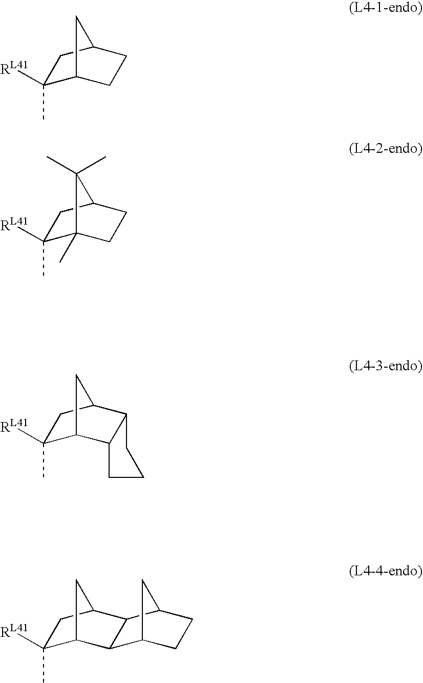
C1(C)([RL41])C2CCC(C1)C2.C1([RL41])(C)C2(C)CCC(C1)C2(C)C.C1([RL41])(C)C2C3C(C(C1)C2)CCC3.C1([RL41])(C)C2CC(C1)C1C2C2CCC1C2
